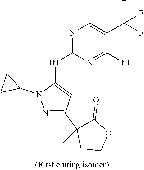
C1(C2(C)C(=O)OCC2)=NN(C2CC2)C(NC2=NC=C(C(F)(F)F)C(NC)=N2)=C1
